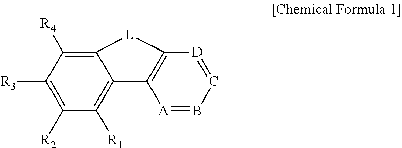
C1([R2])=C([R3])C([R4])=C2C(=C1[R1])C1=C([D]=CB=[A]1)[L]2
